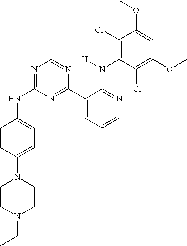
C1(NC2=NC=NC(C3=CC=CN=C3N([H])C3=C(Cl)C(OC)=CC(OC)=C3Cl)=N2)=CC=C(N2CCN(CC)CC2)C=C1
